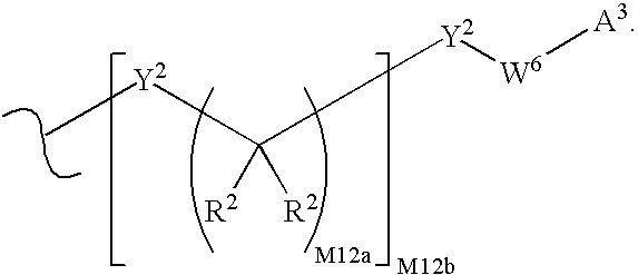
C([R2])([R2])([Y2]C)[Y2][W6][A3]
